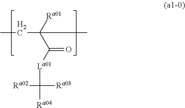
CCC([Ra01])(C(=O)[La01]C([Ra02])([Ra03])[Ra04])C
